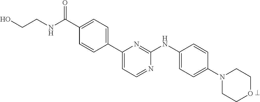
C1(C2=CC=NC(NC3=CC=C(N4CCOCC4)C=C3)=N2)=CC=C(C(NCCO)=O)C=C1
